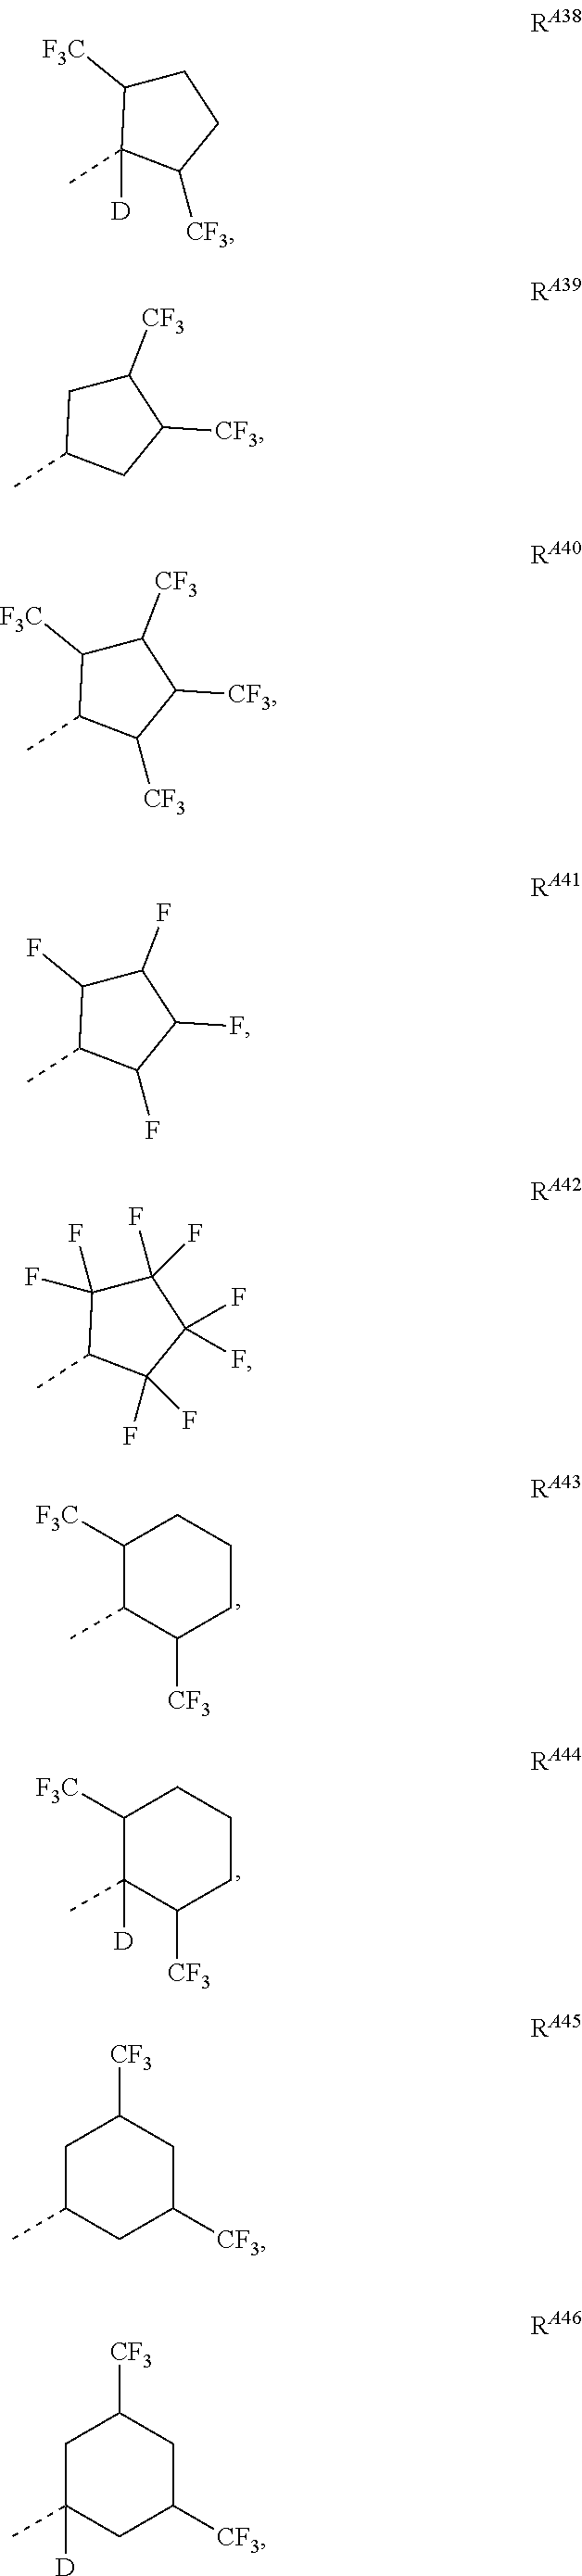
C1([F3C])C(C)C([CF3])CCC1.C1([F3C])C(C)([D])C([CF3])CCC1.C1([CF3])CC(C)CC1[CF3].C1([CF3])C([F3C])C(C)C([CF3])C1[CF3].C1(F)C(F)C(C)C(F)C1F.C1(F)(F)C(F)(F)C(C)C(F)(F)C1(F)F.C1C(C)CC([CF3])CC1[CF3].C1C([F3C])C(C)([D])C([CF3])C1.C1C(C)([D])CC([CF3])CC1[CF3]
